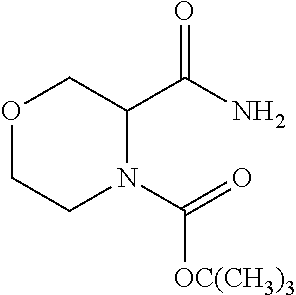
C(C1COCCN1C(=O)[OC(CH3)3])(N)=O
